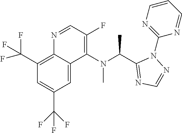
C1(C(F)(F)F)=C2C(=CC(C(F)(F)F)=C1)C(N(C(C1=NC=NN1C1=NC=CC=N1)C)C)=C(F)C=N2
